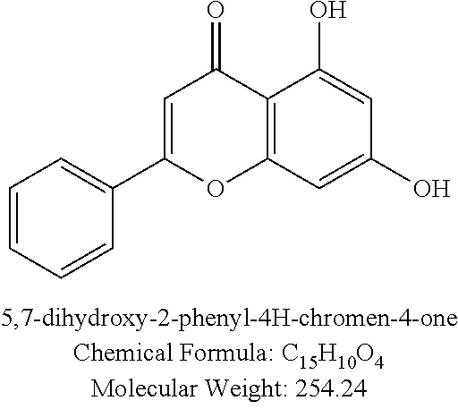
C1=CC=CC(C2=CC(=O)C3=C(O2)C=C(O)C=C3O)=C1
